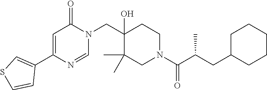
N1(CC2(O)C(C)(C)CN(C(=O)C(C)CC3CCCCC3)CC2)C(=O)C=C(C2=CSC=C2)N=C1
